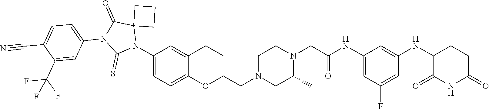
C1=C(NC(CN2CCN(CCOC3=CC=C(N4C5(C(=O)N(C6=CC=C(C#N)C(C(F)(F)F)=C6)C4=S)CCC5)C=C3CC)CC2C)=O)C=C(NC2C(=O)NC(=O)CC2)C=C1F
